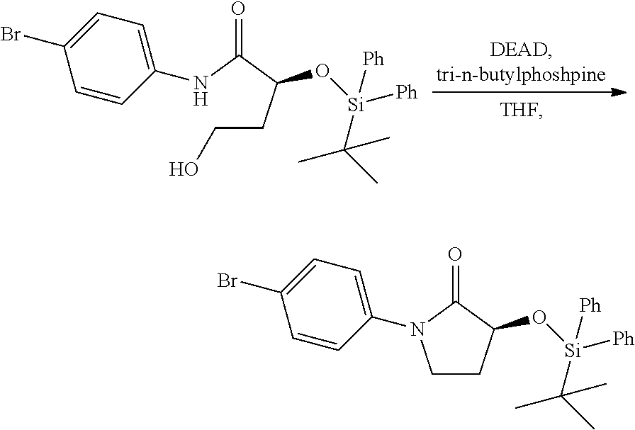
C1CC(O[Si](C(C)(C)C)([Ph])[Ph])C(=O)N1C1=CC=C(Br)C=C1.C(CC(C(NC1=CC=C(Br)C=C1)=O)O[Si](C(C)(C)C)([Ph])[Ph])O
